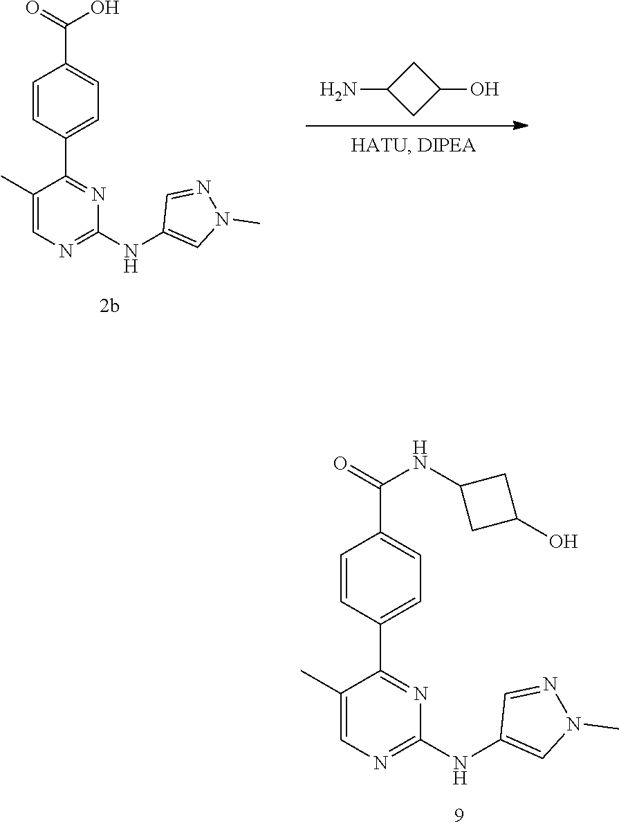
N(C1=NC=C(C)C(C2=CC=C(C(=O)NC3CC(O)C3)C=C2)=N1)C1=CN(C)N=C1.C1(NC2=NC=C(C)C(C3=CC=C(C(=O)O)C=C3)=N2)=CN(C)N=C1.C1(N)CC(O)C1
